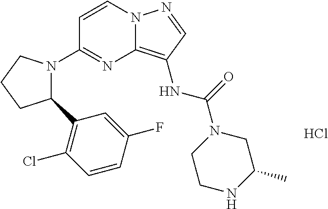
C1=CN2C(=C(NC(=O)N3CCNC(C)C3)C=N2)N=C1N1C(C2=C(Cl)C=CC(F)=C2)CCC1.Cl
